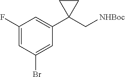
C1(F)=CC(Br)=CC(C2(C[NHBoc])CC2)=C1
